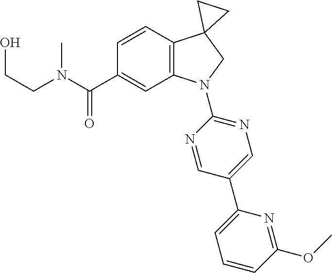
C(CN(C(C1=CC2=C(C=C1)C1(CN2C2=NC=C(C3=CC=CC(OC)=N3)C=N2)CC1)=O)C)O
